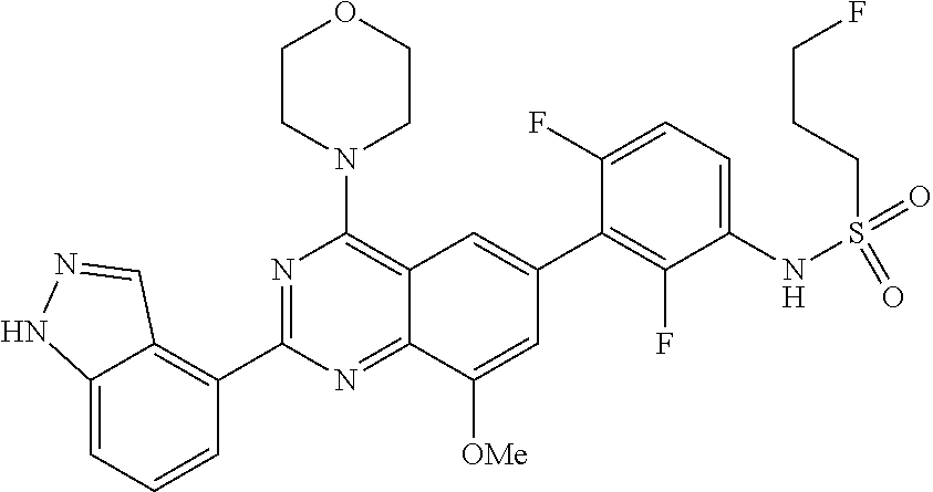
C12=CC=CC(C3=NC(N4CCOCC4)=C4C(=N3)C([OMe])=CC(C3=C(F)C(NS(=O)(=O)CCCF)=CC=C3F)=C4)=C1C=NN2
